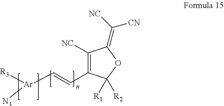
C1([NC])=C(C=C[Ar]([R3])[N3])C([R2])([R1])OC1=C([NC])[CN]
